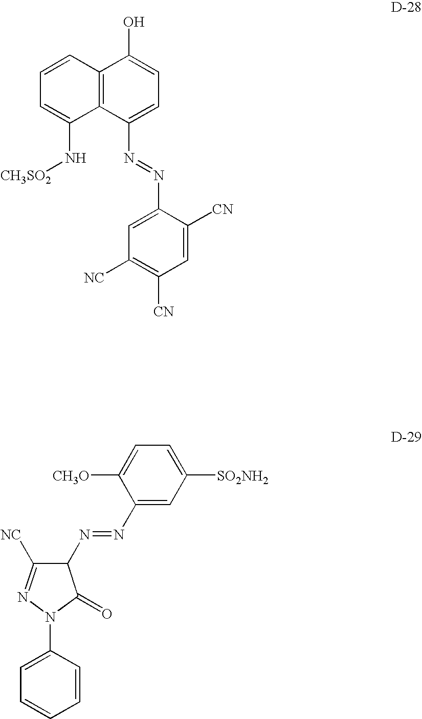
C12=C(C(N=NC3=CC([NC])=C([CN])C=C3[CN])=CC=C1O)C(N[CH3SO2])=CC=C2.C1(N=NC2C([NC])=NN(C3=CC=CC=C3)C2=O)=CC([SO2NH2])=CC=C1[CH3O]
